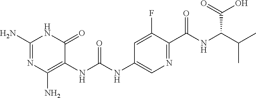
C(=O)(O)C(NC(C1=NC=C(NC(NC2=C(N)N=C(N)NC2=O)=O)C=C1F)=O)C(C)C
